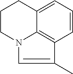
C1=CC=C2C3=C1C(C)=CN3CCC2
